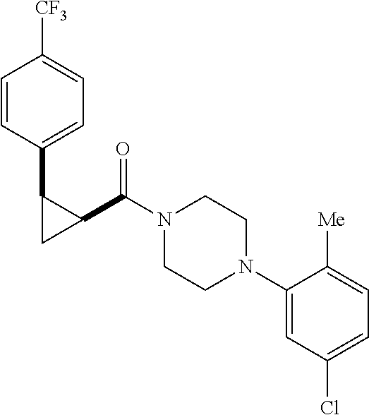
N1(C(C2C(C3=CC=C([CF3])C=C3)C2)=O)CCN(C2=CC(Cl)=CC=C2[Me])CC1
